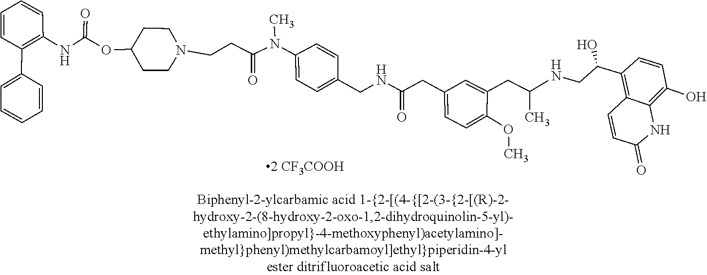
C1(C(CNC(CC2=CC(CC(=O)NCC3=CC=C(N(C)C(CCN4CCC(OC(NC5=C(C6=CC=CC=C6)C=CC=C5)=O)CC4)=O)C=C3)=CC=C2OC)C)O)=C2C=CC(=O)NC2=C(O)C=C1
